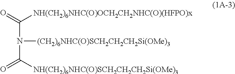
N(C(=O)[NH(CH2)6NHC(O)OCH2CH2NHC(O)(HFPO)x])(C(=O)[NH(CH2)6NHC(O)SCH2CH2CH2Si(OMe)3])[(CH2)6NHC(O)SCH2CH2CH2Si(OMe)3]
